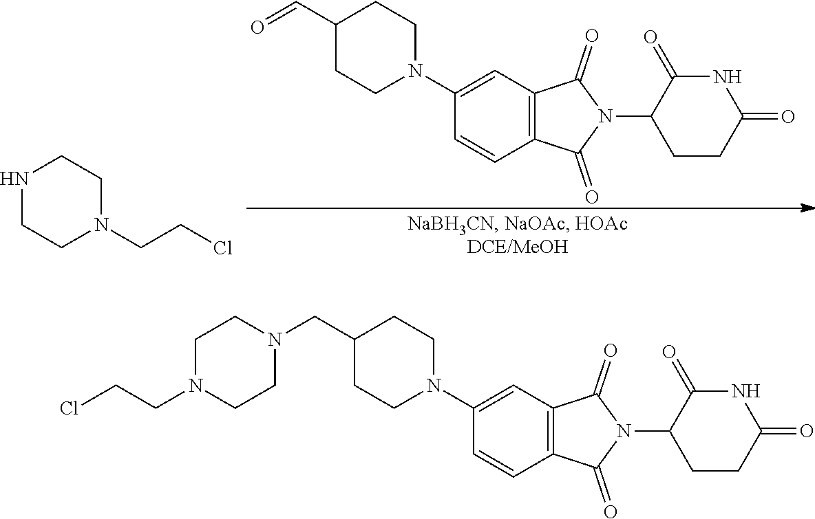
C1(C=O)CCN(C2=CC3=C(C=C2)C(=O)N(C2CCC(=O)NC2=O)C3=O)CC1.C1CNCCN1CCCl.C1CN(CCCl)CCN1CC1CCN(C2=CC3=C(C=C2)C(=O)N(C2CCC(=O)NC2=O)C3=O)CC1
